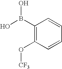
C1(B(O)O)=C(O[CF3])C=CC=C1
